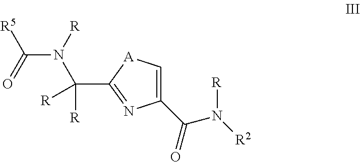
N(C(=O)[R5])([R])C(C1=NC(C(N([R2])[R])=O)=C[A]1)([R])[R]
